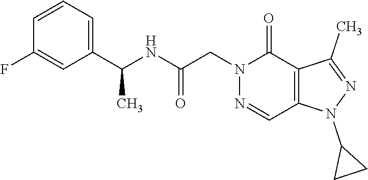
N1=CC2=C(C(=O)N1CC(NC(C1=CC=CC(F)=C1)C)=O)C(C)=NN2C1CC1
